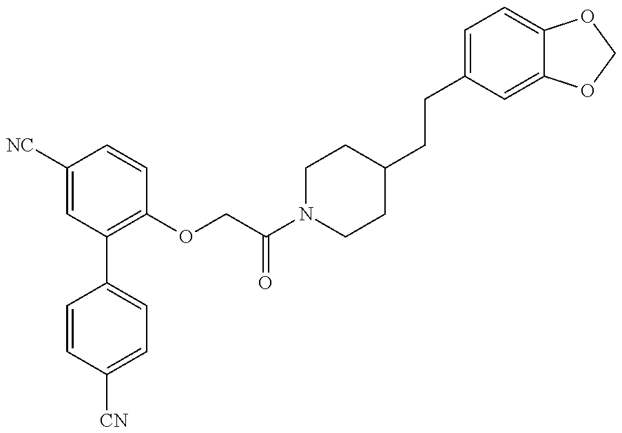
C1=CC([CN])=CC=C1C1=C(OCC(N2CCC(CCC3=CC=C4C(=C3)OCO4)CC2)=O)C=CC([NC])=C1
